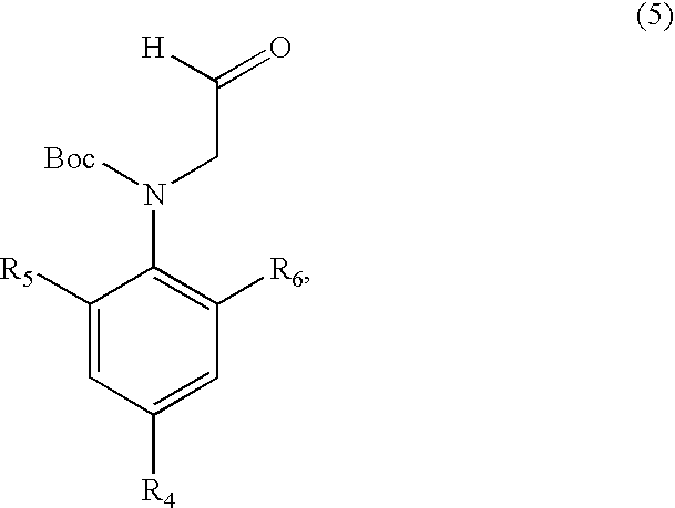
C1([R5])=CC([R4])=CC([R6])=C1N([Boc])CC(=O)[H]
